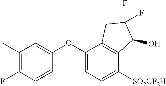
C1(C)=C(F)C=CC(OC2=CC=C([SO2CF2H])C3=C2CC(F)(F)C3O)=C1
